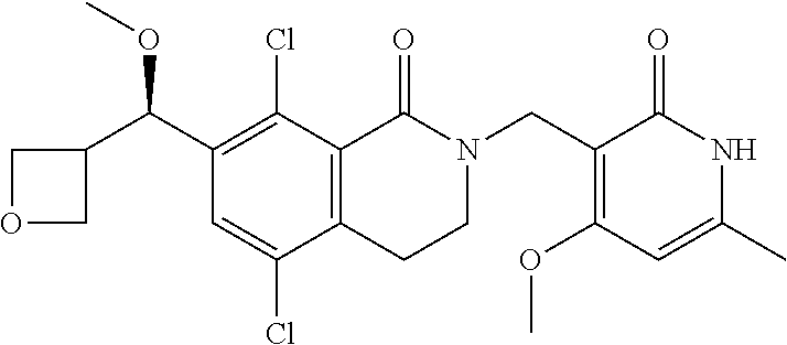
C1(C(C2COC2)OC)=C(Cl)C2=C(C(Cl)=C1)CCN(CC1=C(OC)C=C(C)NC1=O)C2=O
